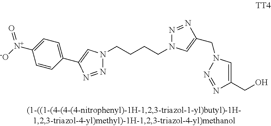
C1=C([N+]([-O])=O)C=CC(C2=CN(CCCCN3N=NC(CN4C=C(CO)N=N4)=C3)N=N2)=C1
